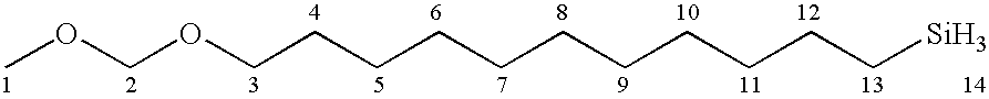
COCOCCCCCCCCCCC[Si]
